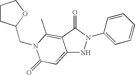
C12=CC(=O)N(CC3CCCO3)C(C)=C1C(=O)N(C1=CC=CC=C1)N2
